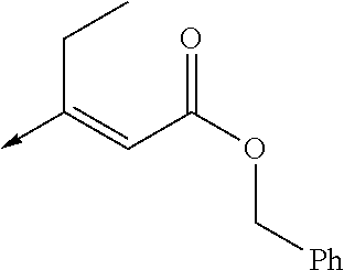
C(C(OC[Ph])=O)=C(->C)CC
